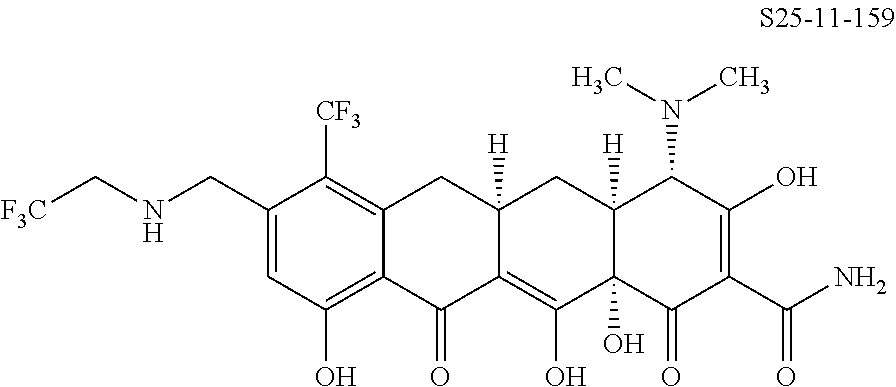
C1(CNC[F3C])=CC(O)=C2C(=C1[CF3])CC1([H])C(=C(O)C3(O)C([H])(C1)C(N(C)C)C(O)=C(C(N)=O)C3=O)C2=O
